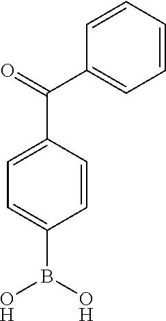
C1=C(C(C2=CC=CC=C2)=O)C=CC(B(O)O)=C1
